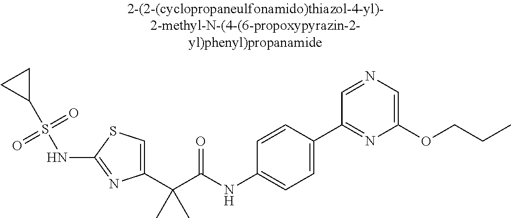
C1(C(C(NC2=CC=C(C3=NC(OCCC)=CN=C3)C=C2)=O)(C)C)=CSC(NS(C2CC2)(=O)=O)=N1
